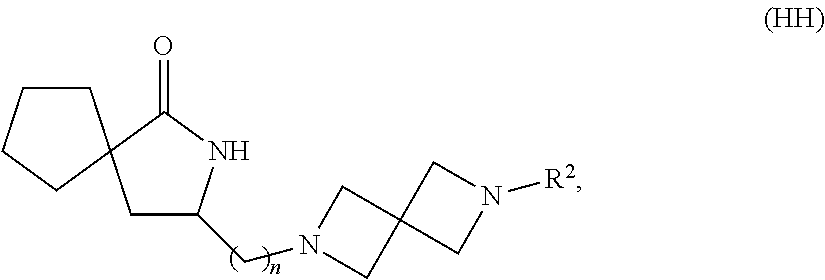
C1C(CN2CC3(C2)CN([R2])C3)NC(=O)C12CCCC2
